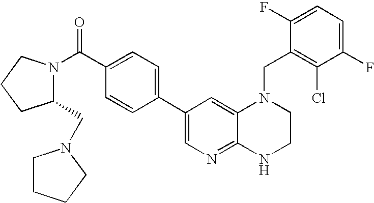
C1(C2=CC=C(C(=O)N3C(CN4CCCC4)CCC3)C=C2)=CN=C2C(=C1)N(CC1=C(Cl)C(F)=CC=C1F)CCN2
